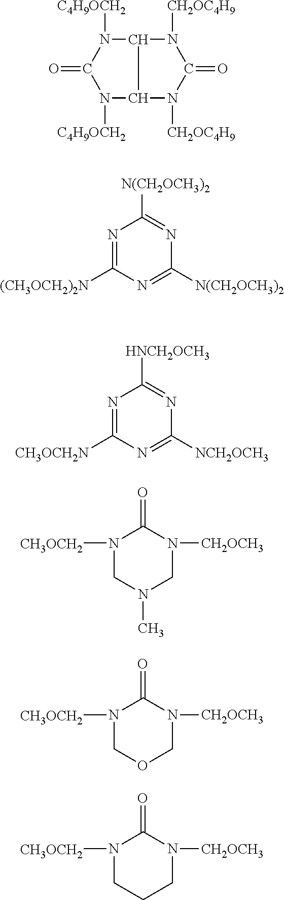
N1([CH2OC4H9])C(=O)N([CH2OC4H9])C2C1N([C4H9OCH2])C(=O)N2[C4H9OCH2].N1=C([(CH3OCH2)2N])N=C([N(CH2OCH3)2])N=C1[N(CH2OCH3)2].N1=C([CH3OCH2N])N=C([NCH2OCH3])N=C1[HNCH2OCH3].N1([CH3OCH2])CN(C)CN([CH2OCH3])C1=O.N1([CH3OCH2])COCN([CH2OCH3])C1=O.N1([CH3OCH2])CCCN([CH2OCH3])C1=O
